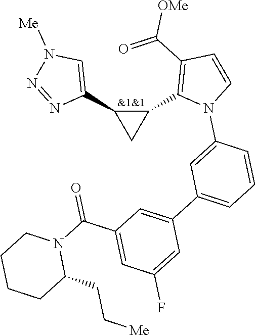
C1(C2=C(C(=O)[OMe])C=CN2C2=CC(C3=CC(C(N4CCCCC4CC[Me])=O)=CC(F)=C3)=CC=C2)C(C2=CN([Me])N=N2)C1
